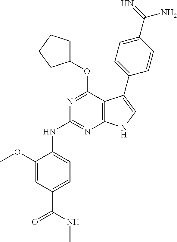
C1(OC)=CC(C(NC)=O)=CC=C1NC1=NC2=C(C(OC3CCCC3)=N1)C(C1=CC=C(C(=N)N)C=C1)=CN2
